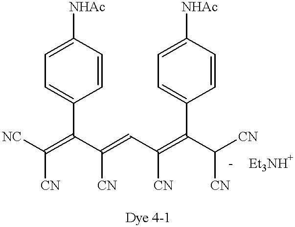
[NC]C(=C(C(=CC(=C(C([CN])[CN])C1=CC=C([NHAc])C=C1)[CN])[CN])C1=CC=C([NHAc])C=C1)[CN]
